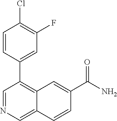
ClC1=C(F)C=C(C2=C3C(=CN=C2)C=CC(C(N)=O)=C3)C=C1
